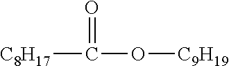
[C8H17]C(O[C9H19])=O
